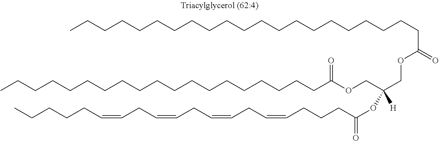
C(CCCCCCCCCCCCCCC(OCC(COC(CCCCCCCCCCCCCCCCCCCCC)=O)([H])OC(=O)CCCC=CCC=CCC=CCC=CCCCCC)=O)CCCC
